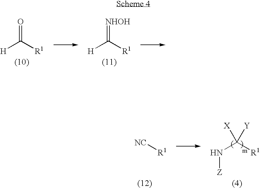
[H]C([R1])=O.[H]C([R1])=[NHOH].[NC][R1].N(C([R1])([X])[Y])[Z]
